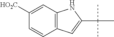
C12=C(C=C([HO2C])C=C1)NC(C(C)(C)C)=C2
